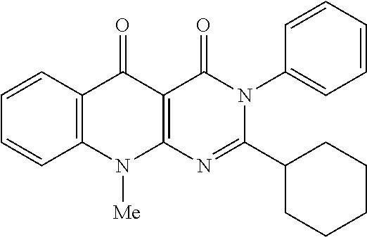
N1([Me])C2=C(C=CC=C2)C(=O)C2=C1N=C(C1CCCCC1)N(C1=CC=CC=C1)C2=O
